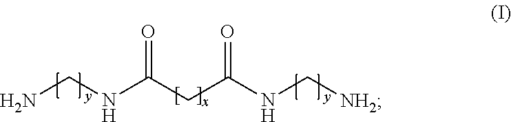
NCNC(CC(NC[NH2])=O)=O
